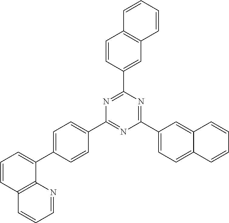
C1=CC2=C(C(C3=CC=C(C4=NC(C5=CC=C6C(=C5)C=CC=C6)=NC(C5=CC6=C(C=C5)C=CC=C6)=N4)C=C3)=C1)N=CC=C2
